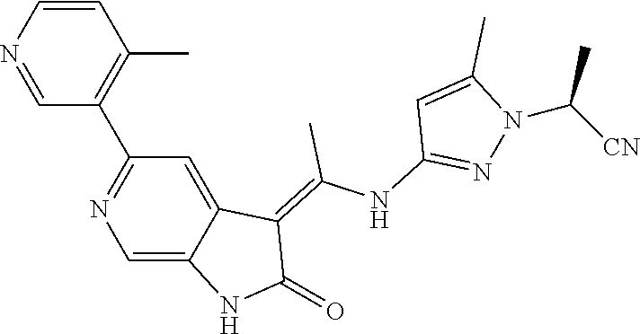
C1=CN=CC(C2=NC=C3C(=C2)C(=C(NC2=NN(C([CN])C)C(C)=C2)C)C(=O)N3)=C1C
